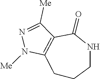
C1CCNC(=O)C2=C1N([Me])N=C2[Me]
